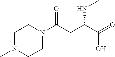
C1N(C)CCN(C(CC(C(=O)O)NC)=O)C1
